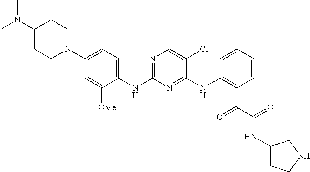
C1(N(C)C)CCN(C2=CC=C(NC3=NC=C(Cl)C(NC4=C(C(=O)C(=O)NC5CCNC5)C=CC=C4)=N3)C([OMe])=C2)CC1
